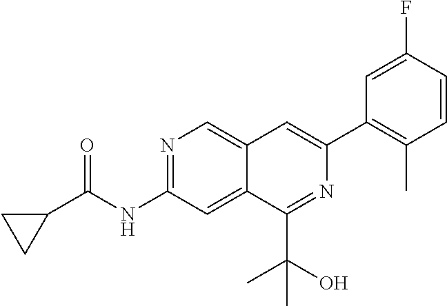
N1=C(NC(C2CC2)=O)C=C2C(=C1)C=C(C1=C(C)C=CC(F)=C1)N=C2C(O)(C)C
